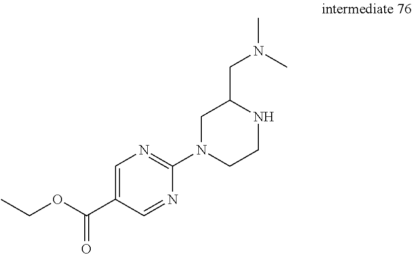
C1=C(C(OCC)=O)C=NC(N2CCNC(CN(C)C)C2)=N1
